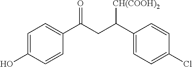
C1=CC(C(CC(C2=CC=C(Cl)C=C2)[CH(COOH)2])=O)=CC=C1O
